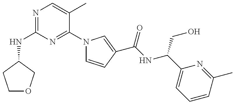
N(C1=NC=C(C)C(N2C=CC(C(=O)NC(CO)C3=CC=CC(C)=N3)=C2)=N1)C1COCC1
